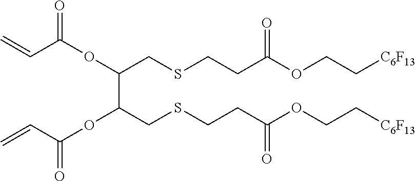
C(CC(OCC[C6F13])=O)SCC(OC(=O)C=C)C(CSCCC(OCC[C6F13])=O)OC(=O)C=C
